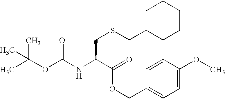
C(OC(=O)NC(C(=O)OCC1=CC=C(OC)C=C1)CSCC1CCCCC1)(C)(C)C
